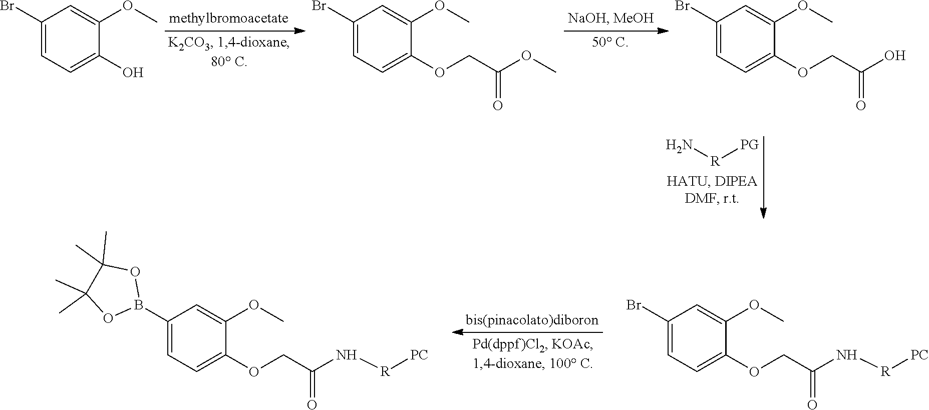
N[R][PG].C1=C(O)C(OC)=CC(Br)=C1.C1=C(OC)C(OCC(=O)OC)=CC=C1Br.C1=C(OC)C(OCC(=O)O)=CC=C1Br.C1=C(OC)C(OCC(=O)N[R][PC])=CC=C1Br.CC1(C)OB(C2=CC=C(OCC(=O)N[R][PC])C(OC)=C2)OC1(C)C
